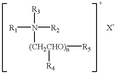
[R3]N([R1])([R2])[(CH2CHO)n]([R4])[R5].[X-]
